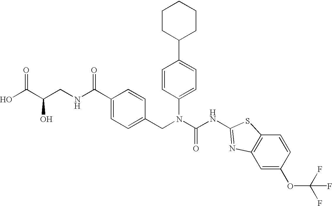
OC(C(CNC(C1=CC=C(CN(C(NC2=NC3=C(S2)C=CC(OC(F)(F)F)=C3)=O)C2=CC=C(C3CCCCC3)C=C2)C=C1)=O)O)=O
